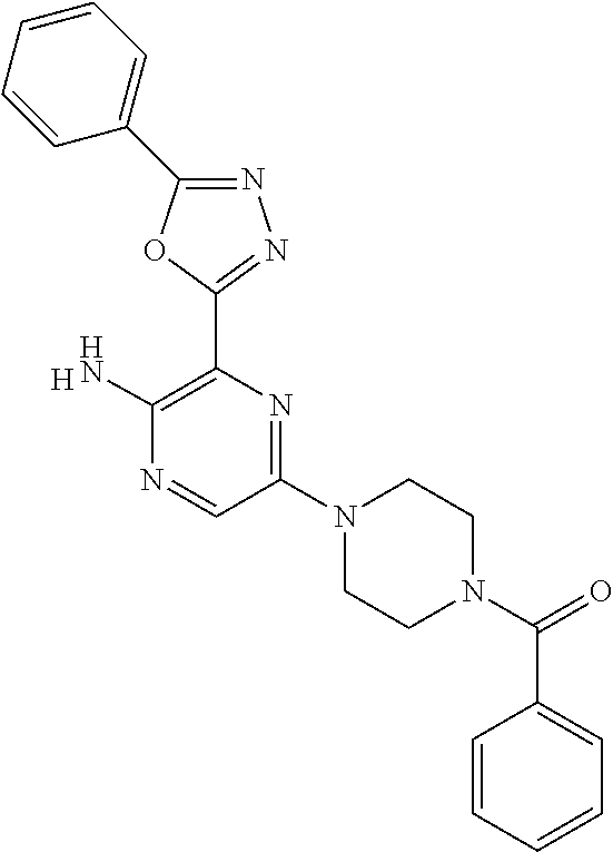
[H].N1=C(C2=CC=CC=C2)OC(C2=C(N)N=CC(N3CCN(C(C4=CC=CC=C4)=O)CC3)=N2)=N1
